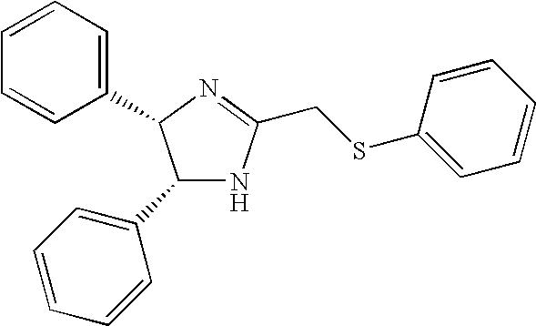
C1(C2=CC=CC=C2)NC(CSC2=CC=CC=C2)=NC1C1=CC=CC=C1
